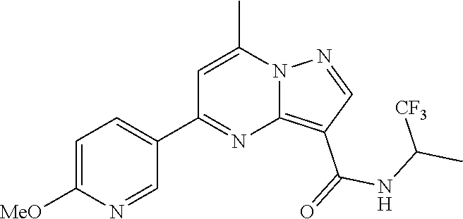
C12=C(C(=O)NC(C)[CF3])C=NN1C(C)=CC(C1=CC=C([MeO])N=C1)=N2
